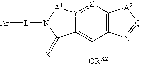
C12=C([ORX2])C3=C([Z]:[Y]1[A1]N([L][Ar])C2=[X])[A2][Q]=N3
